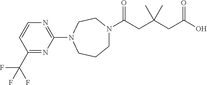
C1N(C(CC(CC(O)=O)(C)C)=O)CCN(C2=NC=CC(C(F)(F)F)=N2)CC1
